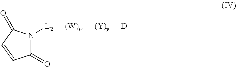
C1(=O)N([L2][(W)w][(Y)y][D])C(=O)C=C1
